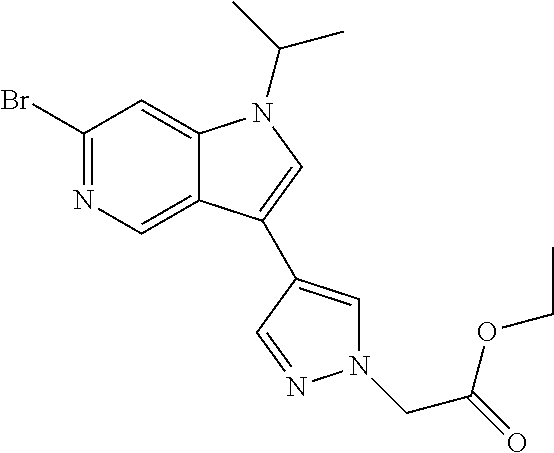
C12=CN=C(Br)C=C1N(C(C)C)C=C2C1=CN(CC(=O)OCC)N=C1
